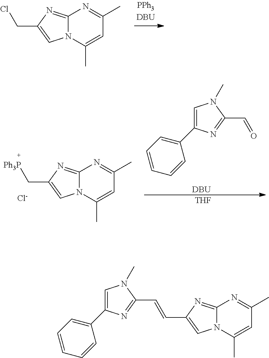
C12=NC(CCl)=CN1C(C)=CC(C)=N2.C12=NC(C[Ph3P])=CN1C(C)=CC(C)=N2.[Cl-].C1=C(C2=CC=CC=C2)N=C(C=O)N1C.[DBU].[THF].C1=C(C2=CC=CC=C2)N=C(C=CC2=CN3C(=N2)N=C(C)C=C3C)N1C
